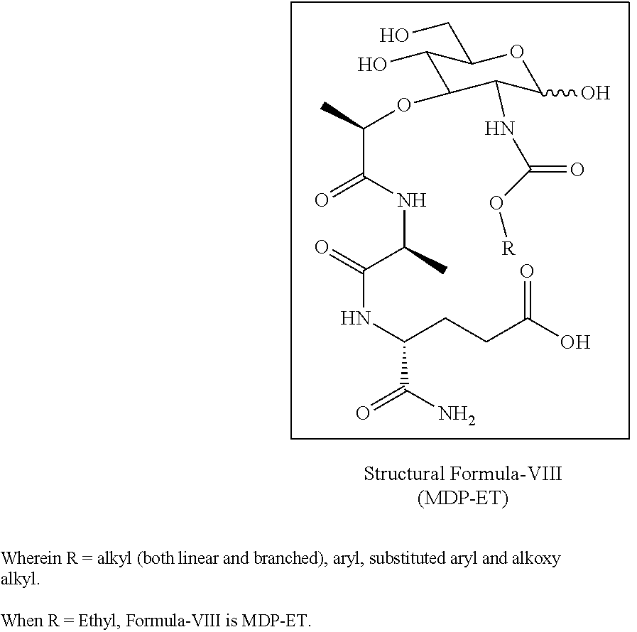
C1(O)C(OC(C(NC(C)C(=O)NC(CCC(O)=O)C(N)=O)=O)C)C(NC(=O)O[R])C(O)OC1CO.[Structural Formula-VIII(MDP-ET)]
